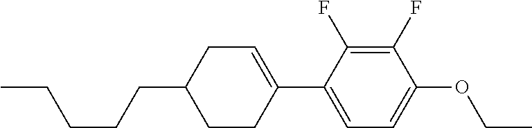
C(C1CCC(C2=CC=C(OCC)C(F)=C2F)=CC1)CCCC
